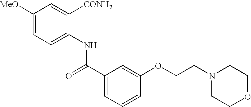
C1([MeO])=CC=C(NC(=O)C2=CC=CC(OCCN3CCOCC3)=C2)C([CONH2])=C1
